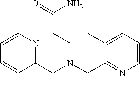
C(N(CC1=NC=CC=C1C)CCC(=O)N)C1=NC=CC=C1C
